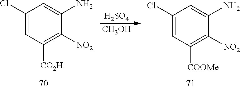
C1(Cl)=CC([CO2H])=C([NO2])C(N)=C1.[H2SO4].[CH3OH].C1(Cl)=CC([COOMe])=C([NO2])C(N)=C1
